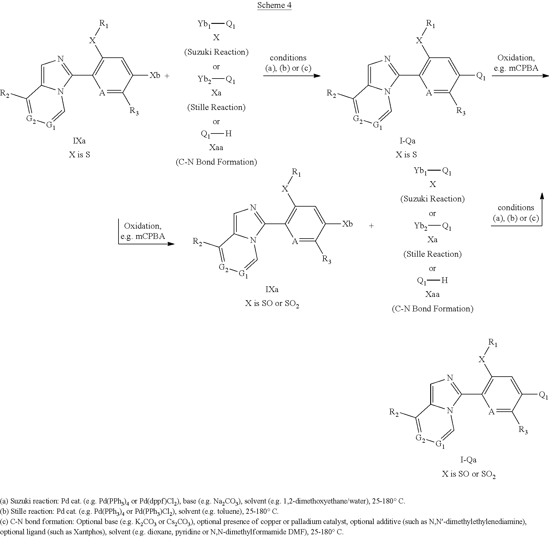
[Yb1][Q1].[X].[Yb2][Q1].[Xa].[Q1][H].[Xaa].[Yb1][Q1].[X].[Yb2][Q1].[Xa].[Q1][H].[Xaa].C1([X][R1])=C(C2=NC=C3N2C=[G1][G2]=C3[R2])[A]=C([R3])C([Xb])=C1.C1([X][R1])=C(C2=NC=C3N2C=[G1][G2]=C3[R2])[A]=C([R3])C([Q1])=C1.C1([X][R1])=C(C2=NC=C3N2C=[G1][G2]=C3[R2])[A]=C([R3])C([Xb])=C1.C1([X][R1])=C(C2=NC=C3N2C=[G1][G2]=C3[R2])[A]=C([R3])C([Q1])=C1
